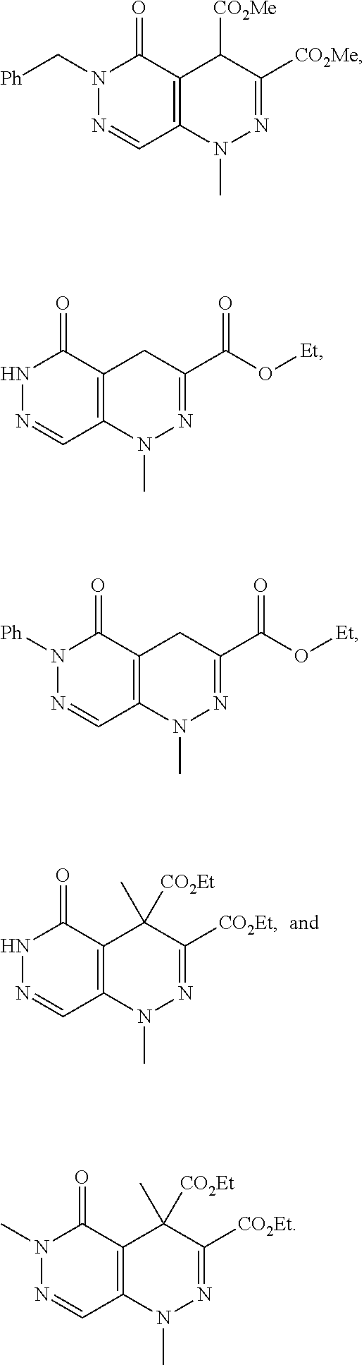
N1N=CC2=C(C1=O)C([CO2Et])(C)C([CO2Et])=NN2C.N1(C[Ph])N=CC2=C(C1=O)C([CO2Me])C([CO2Me])=NN2C.N1N=CC2=C(C1=O)CC(C(O[Et])=O)=NN2C.N1([Ph])N=CC2=C(C1=O)CC(C(O[Et])=O)=NN2C.N1(C)N=CC2=C(C1=O)C([CO2Et])(C)C([CO2Et])=NN2C
